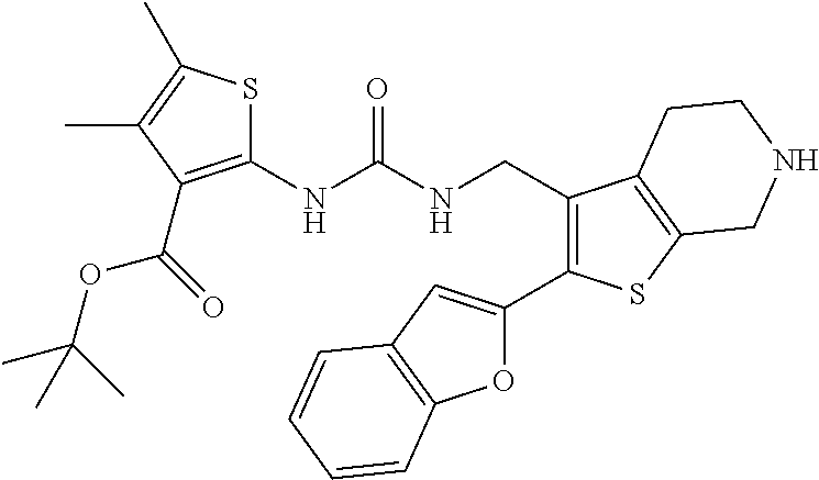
S1C(NC(NCC2=C(C3=CC4=C(O3)C=CC=C4)SC3=C2CCNC3)=O)=C(C(OC(C)(C)C)=O)C(C)=C1C
